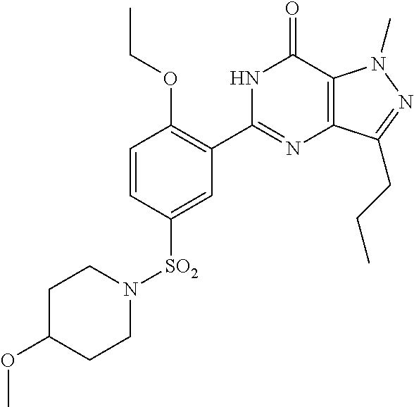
[SO2](C1=CC(C2=NC3=C(C(=O)N2)N(C)N=C3CCC)=C(OCC)C=C1)N1CCC(OC)CC1
